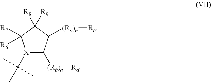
[X]1(C(C)(C)C)C([(Rb)n][Rd]C)C([(Ra)n][Rc])C([R9])([R8])C1([R7])[R6]
